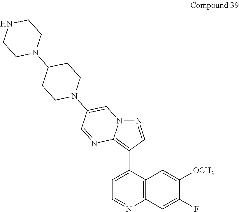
N12N=CC(C3=CC=NC4=C3C=C([OCH3])C(F)=C4)=C1N=CC(N1CCC(N3CCNCC3)CC1)=C2
